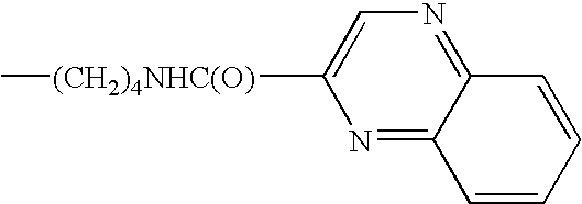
N1=C2C(=NC=C1[(CH2)4NHC(O)]C)C=CC=C2
